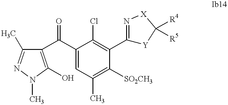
C1(C(C2=C(O)N(C)N=C2C)=O)=CC(C)=C([SO2CH3])C(C2=N[X]C([R4])([R5])[Y]2)=C1Cl
